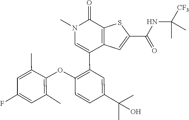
C1(C)=C(OC2=C(C3=CN(C)C(=O)C4=C3C=C(C(NC([CF3])(C)C)=O)S4)C=C(C(C)(C)O)C=C2)C(C)=CC(F)=C1
